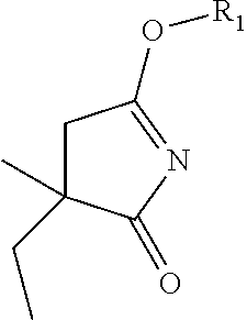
C1C(C)(CC)C(=O)N=C1O[R1]
